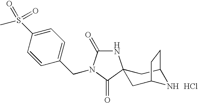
C1=C(S(=O)(C)=O)C=CC(CN2C(=O)NC3(C2=O)CC2NC(C3)CC2)=C1.Cl
